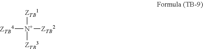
[ZTB4][N+]([ZTB1])([ZTB2])[ZTB3]
